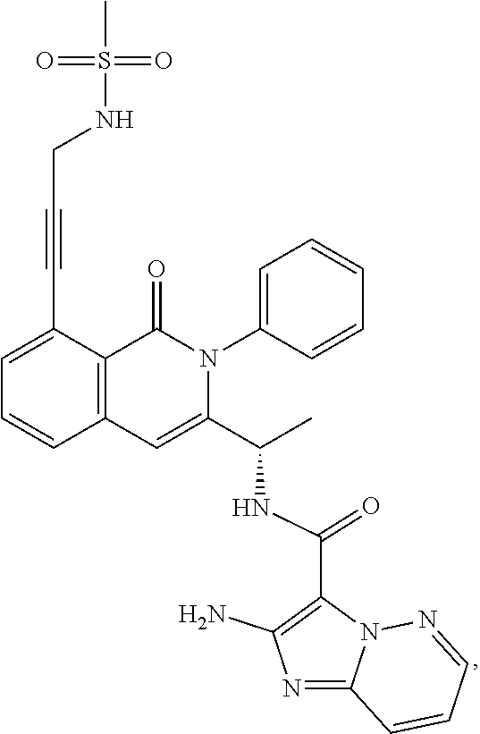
C1=C(C#CCNS(C)(=O)=O)C2=C(C=C1)C=C(C(C)NC(C1=C(N)N=C3N1N=CC=C3)=O)N(C1=CC=CC=C1)C2=O
